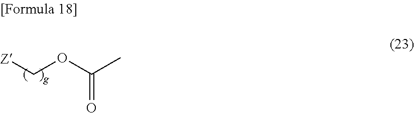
C(OC(C)=O)[Z]
